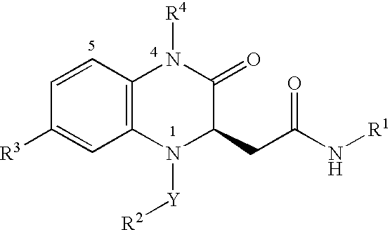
C1=CC([R3])=CC2=C1N([R4])C(=O)C(CC(N[R1])=O)N2[Y][R2]
